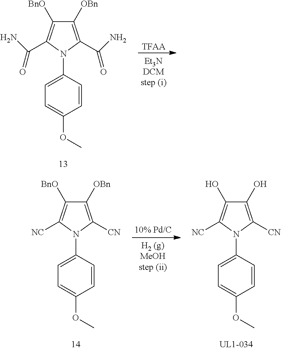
C1([OBn])=C(C(N)=O)N(C2=CC=C(OC)C=C2)C(C(N)=O)=C1[BnO].[TFAA].C1([OBn])=C([CN])N(C2=CC=C(OC)C=C2)C([NC])=C1[BnO].C1(O)=C([CN])N(C2=CC=C(OC)C=C2)C([NC])=C1O
